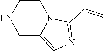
C1NCC2=CN=C(C=C)N2C1
